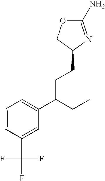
C1(N)=NC(CCC(C2=CC=CC(C(F)(F)F)=C2)CC)CO1
